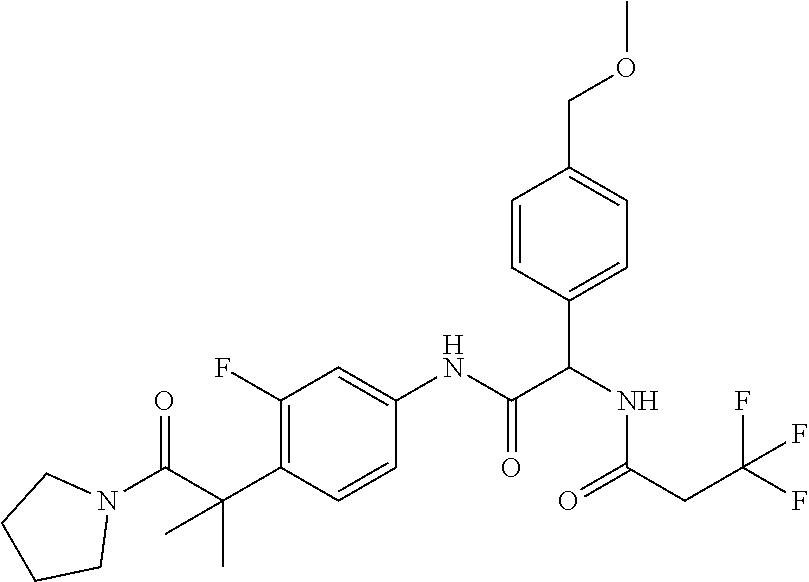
C1(F)=C(C(C)(C(N2CCCC2)=O)C)C=CC(NC(=O)C(NC(=O)CC(F)(F)F)C2=CC=C(COC)C=C2)=C1
